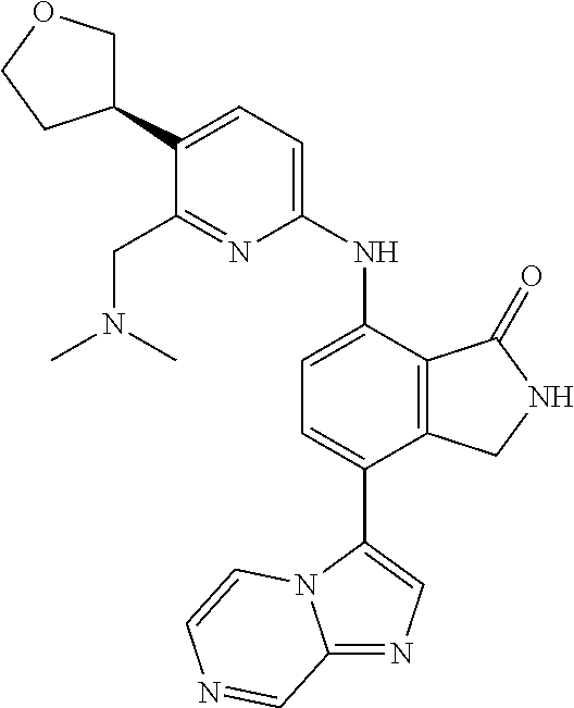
C12=NC=C(C3=CC=C(NC4=CC=C(C5COCC5)C(CN(C)C)=N4)C4=C3CNC4=O)N1C=CN=C2
